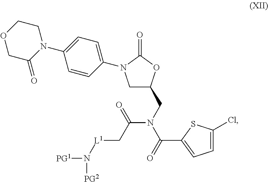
C1C(CN(C(=O)C2=CC=C(Cl)S2)C(=O)C[L1]N([PG1])[PG2])OC(=O)N1C1=CC=C(N2CCOCC2=O)C=C1
